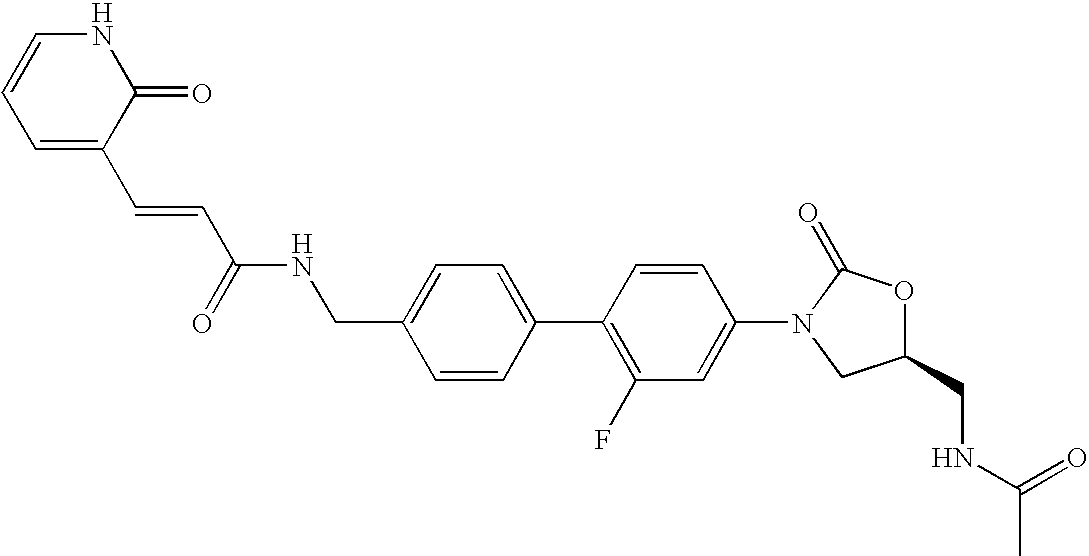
C1=C(CNC(=O)C=CC2=CC=CNC2=O)C=CC(C2=C(F)C=C(N3CC(CNC(C)=O)OC3=O)C=C2)=C1
